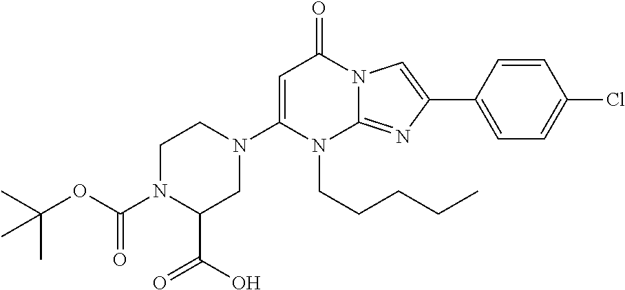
N1(C2=CC(=O)N3C(=NC(C4=CC=C(Cl)C=C4)=C3)N2CCCCC)CCN(C(OC(C)(C)C)=O)C(C(O)=O)C1
